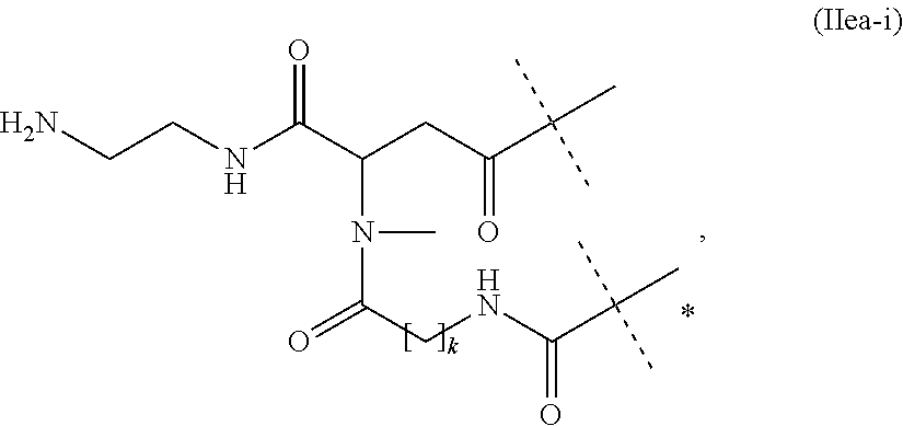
NCCNC(C(CC(C(C)(C)C)=O)N(C(=O)CNC(=O)C(C)(C)C)C)=O
